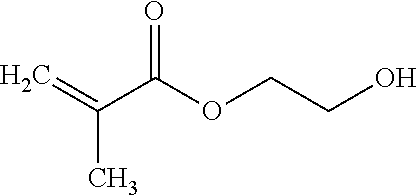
O=C(OCCO)C(=C)C
